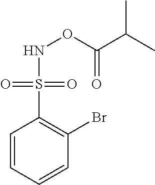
C1=CC=CC(Br)=C1S(=O)(=O)NOC(C(C)C)=O
